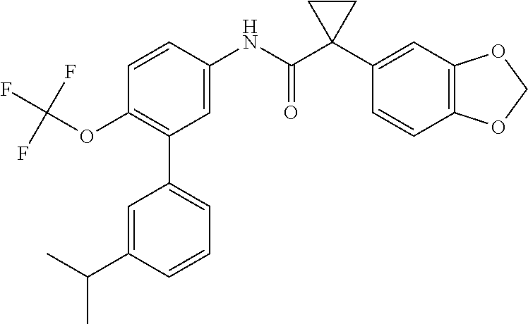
C1(C2=C(OC(F)(F)F)C=CC(NC(C3(C4=CC5=C(C=C4)OCO5)CC3)=O)=C2)=CC=CC(C(C)C)=C1
